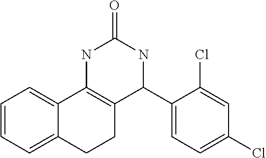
C1=CC=C2C(=C1)C1=C(CC2)C(C2=CC=C(Cl)C=C2Cl)NC(=O)N1
